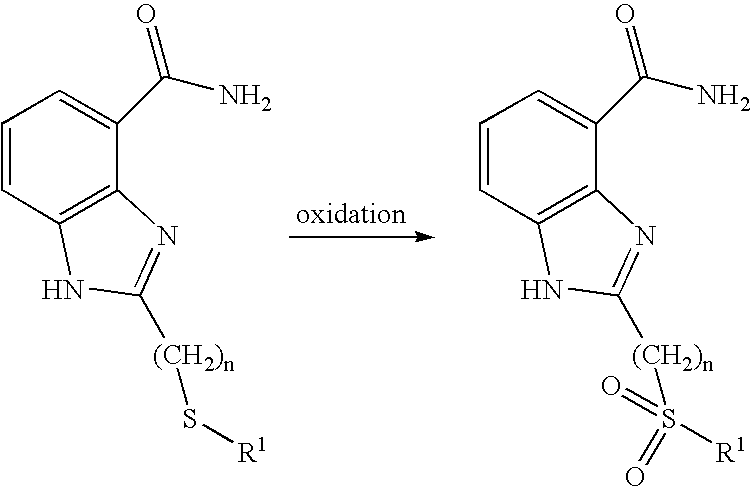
C1=CC2=C(C(C(N)=O)=C1)N=C([(CH2)n]S[R1])N2.C1=CC2=C(C(C(N)=O)=C1)N=C([(CH2)n]S([R1])(=O)=O)N2
